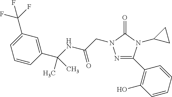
N1=C(C2=C(O)C=CC=C2)N(C2CC2)C(=O)N1CC(=O)NC(C)(C1=CC(C(F)(F)F)=CC=C1)C
